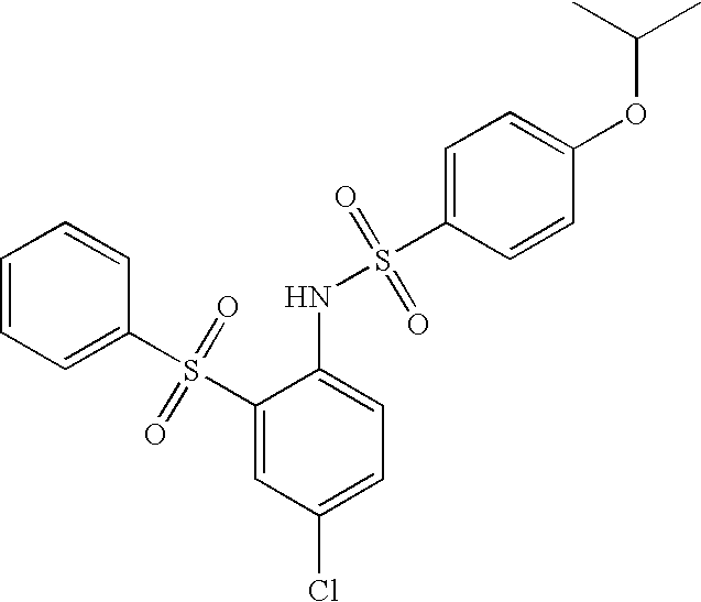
C1(S(C2=CC(Cl)=CC=C2NS(C2=CC=C(OC(C)C)C=C2)(=O)=O)(=O)=O)=CC=CC=C1
